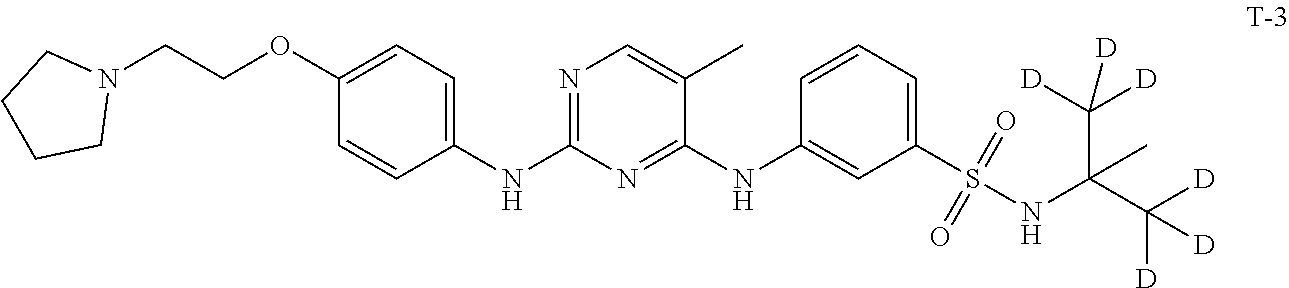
N1=C(NC2=CC=C(OCCN3CCCC3)C=C2)N=C(NC2=CC(S(NC(C([D])([D])[D])(C([D])([D])[D])C)(=O)=O)=CC=C2)C(C)=C1
